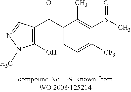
C1=C(C(=O)C2=C(O)N(C)N=C2)C(C)=C(S(C)=O)C([CF3])=C1
